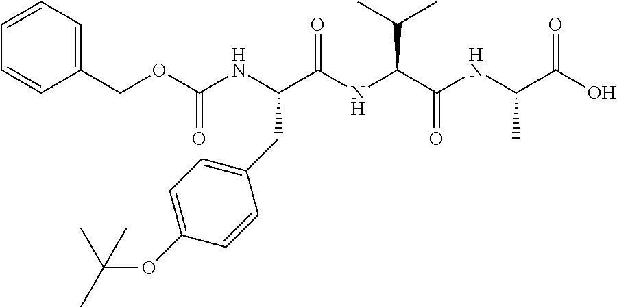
N(C(C(NC(C(O)=O)C)=O)C(C)C)C(C(NC(OCC1=CC=CC=C1)=O)CC1=CC=C(OC(C)(C)C)C=C1)=O
